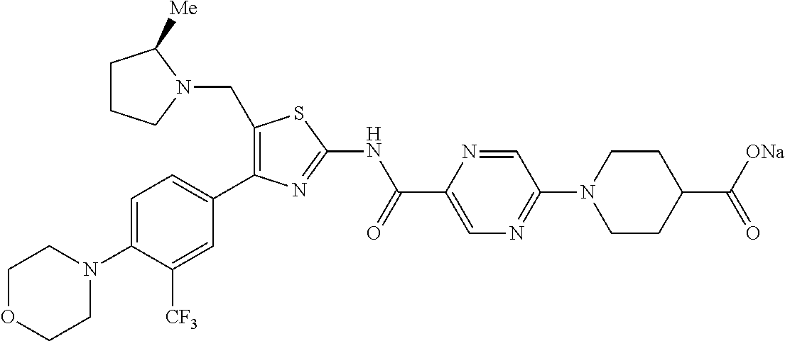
C1(CN2C([Me])CCC2)=C(C2=CC=C(N3CCOCC3)C([CF3])=C2)N=C(NC(C2=CN=C(N3CCC(C([ONa])=O)CC3)C=N2)=O)S1
